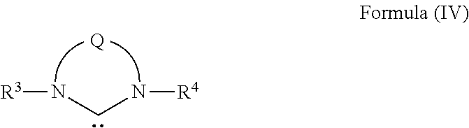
[R3]NCN[R4].[Q]
